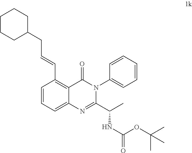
C1=CC=C2C(=C1C=CCC1CCCCC1)C(=O)N(C1=CC=CC=C1)C(C(C)NC(OC(C)(C)C)=O)=N2
